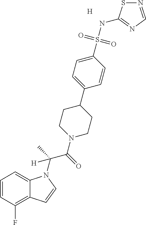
[H].C1=CC(F)=C2C(=C1)N(C(C)(C(=O)N1CCC(C3=CC=C(S(NC4=NC=NS4)(=O)=O)C=C3)CC1)[H])C=C2
